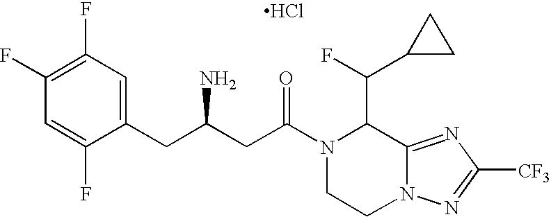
C1(CC(CC(N2CCN3C(=NC([CF3])=N3)C2C(F)C2CC2)=O)N)=CC(F)=C(F)C=C1F.Cl
